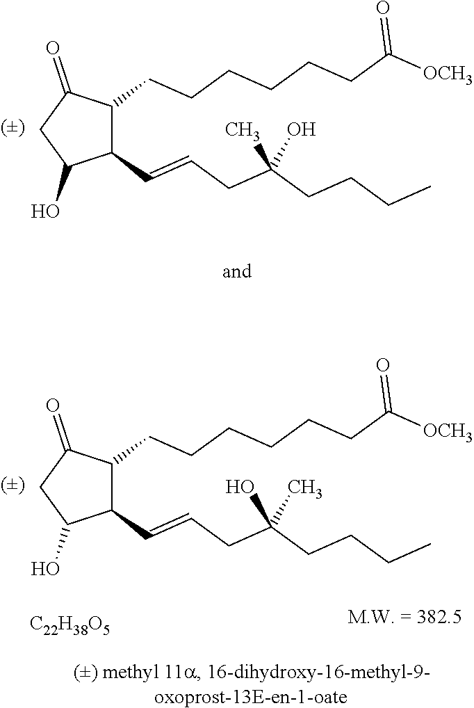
C1(CCCCCCC(=O)[OCH3])C(C=CCC(CCCC)(C)O)C(O)CC1=O.C1(CCCCCCC(=O)[OCH3])C(C=CCC(CCCC)(O)C)C(O)CC1=O.[C22H38O5]
